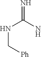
N(C(N)=N)C[Ph]
